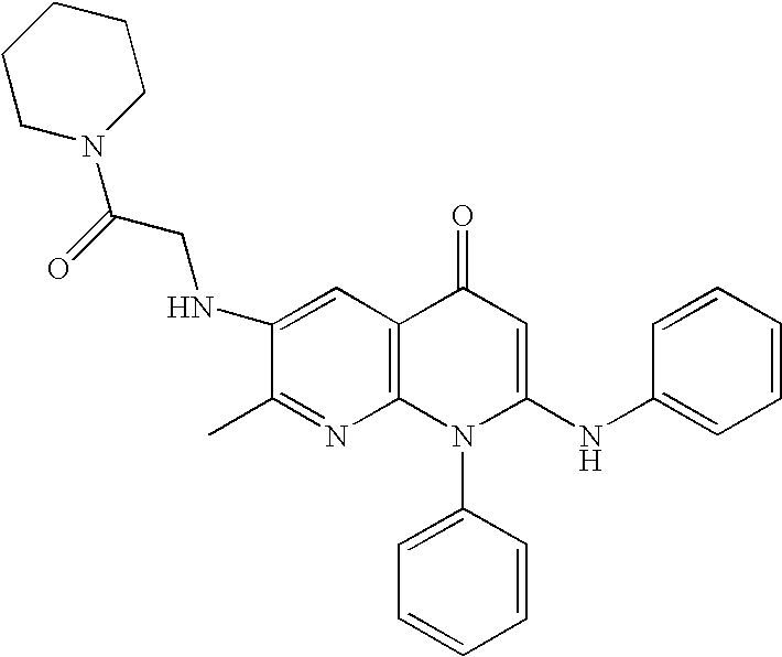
C1(C)=NC2=C(C=C1NCC(N1CCCCC1)=O)C(=O)C=C(NC1=CC=CC=C1)N2C1=CC=CC=C1
